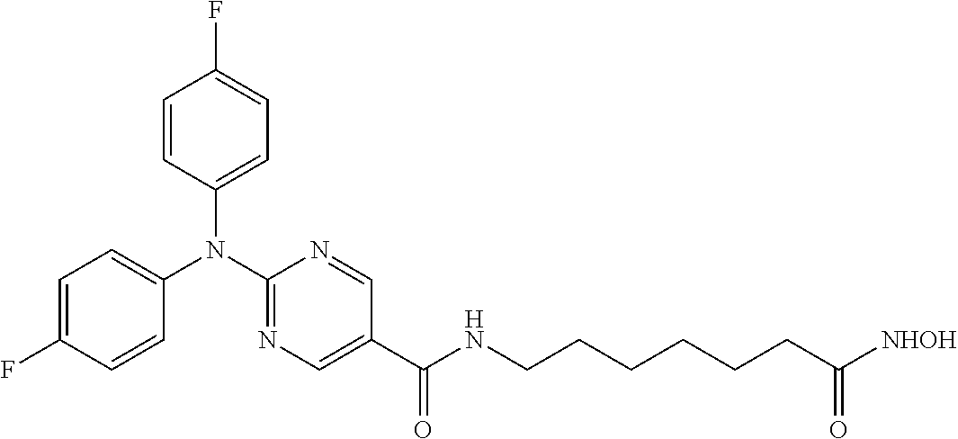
C1(N(C2=CC=C(F)C=C2)C2=CC=C(F)C=C2)=NC=C(C(=O)NCCCCCCC([NHOH])=O)C=N1
